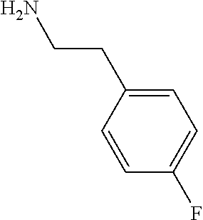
C1=CC(F)=CC=C1CCN
